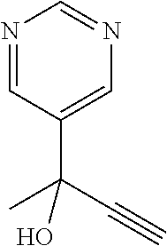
N1=CC(C(C#C)(C)O)=CN=C1
